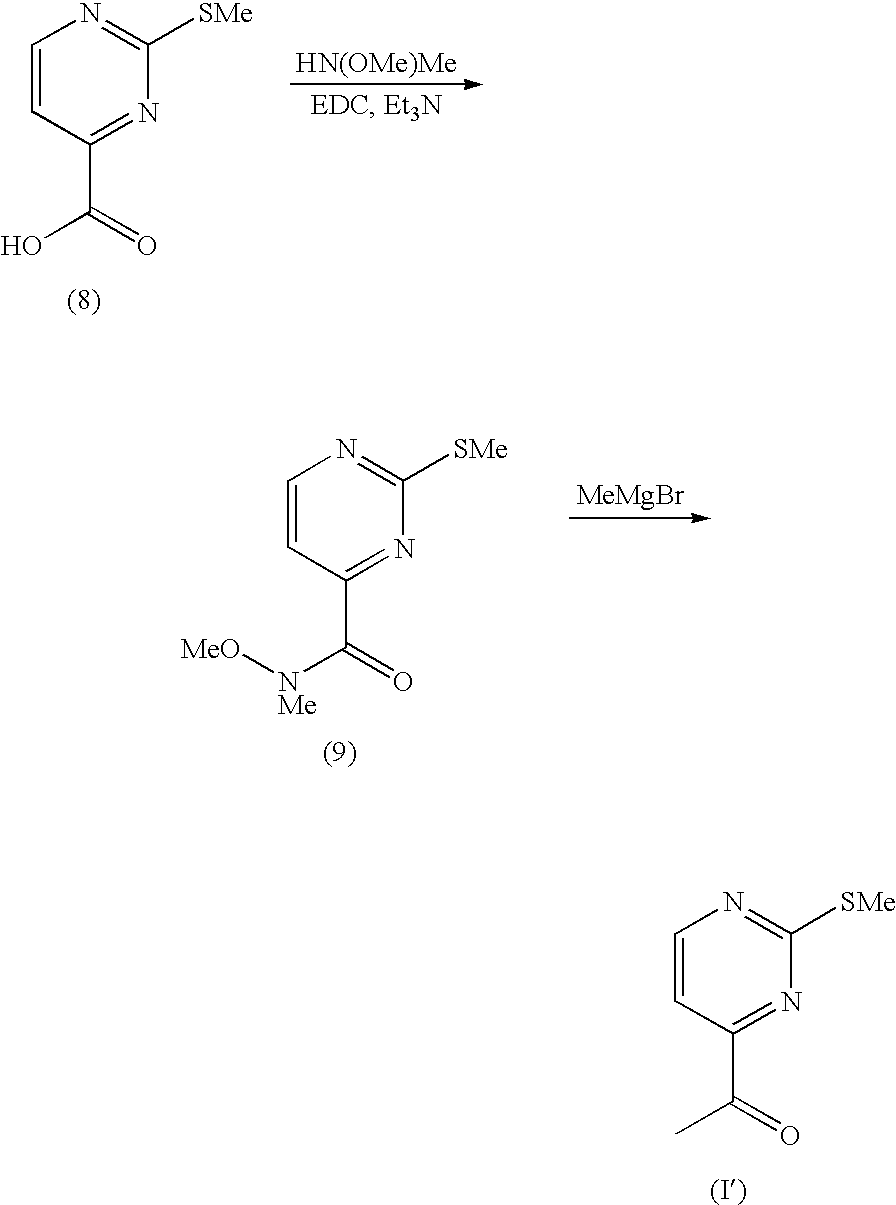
[HN(OMe)Me].C1=CC(C(=O)O)=NC([SMe])=N1.C1=CC(C(=O)[NMe][MeO])=NC([SMe])=N1.[MeMgBr].C1=CC(C(=O)C)=NC([SMe])=N1
